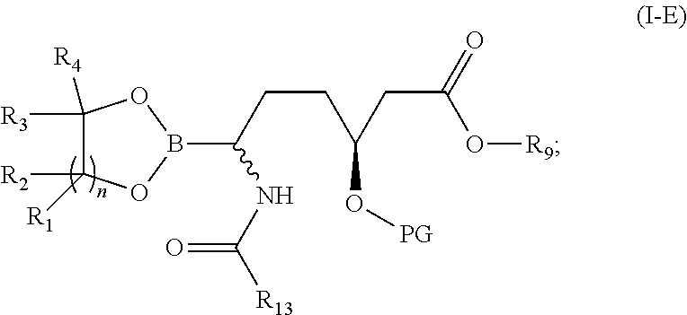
C1([R3])([R4])C([R2])([R1])OB(C(CCC(CC(O[R9])=O)O[PG])NC([R13])=O)O1
